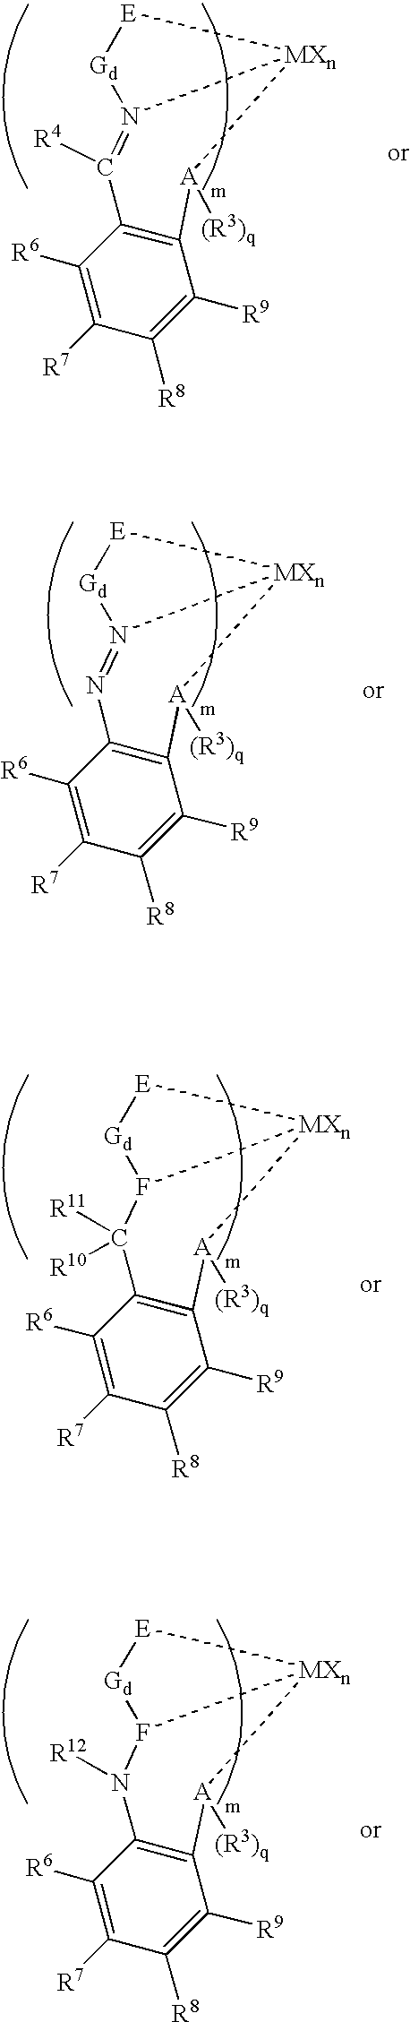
C12=C(C([R6])=C([R7])C([R8])=C1[R9])N=N1[MXn]([A]2[(R3)q])[E][Gd]1.C12=C(C([R6])=C([R7])C([R8])=C1[R9])C([R11])([R10])F1[MXn]([A]2[(R3)q])[E][Gd]1.C12=C(C([R6])=C([R7])C([R8])=C1[R9])C([R4])=N1[MXn]([A]2[(R3)q])[E][Gd]1.C12=C(C([R6])=C([R7])C([R8])=C1[R9])N([R12])F1[MXn]([A]2[(R3)q])[E][Gd]1
